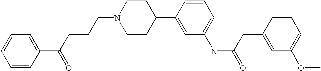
C1=CC(C(CCCN2CCC(C3=CC(NC(=O)CC4=CC(OC)=CC=C4)=CC=C3)CC2)=O)=CC=C1
